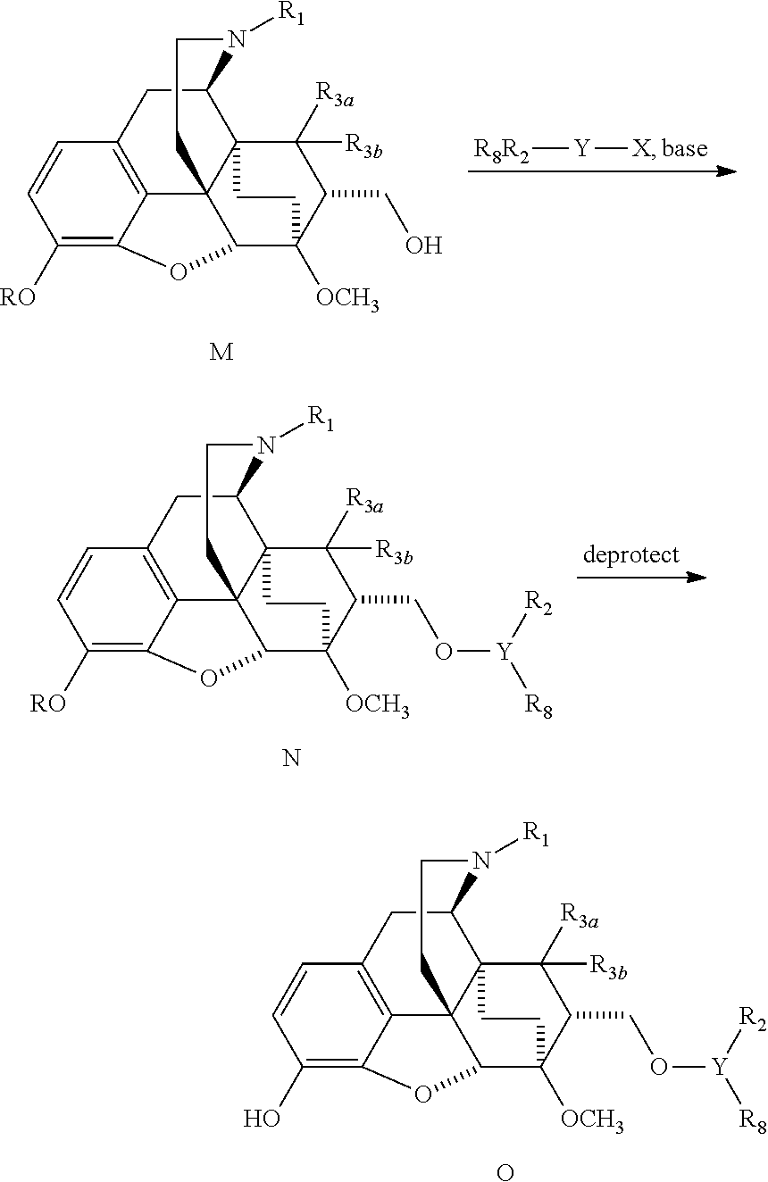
[R8R2][Y][X].C1([RO])=C2C3=C(C=C1)CC1C45C3(C(C([OCH3])(C(CO)C4([R3a])[R3b])CC5)O2)CCN1[R1].[M].C1([RO])=C2C3=C(C=C1)CC1C45C3(C(C([OCH3])(C(CO[Y]([R2])[R8])C4([R3a])[R3b])CC5)O2)CCN1[R1].N.C1(O)=C2C3=C(C=C1)CC1C45C3(C(C([OCH3])(C(CO[Y]([R2])[R8])C4([R3a])[R3b])CC5)O2)CCN1[R1].O
